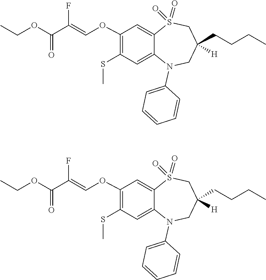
C(=COC1=C(SC)C=C2C(=C1)S(=O)(=O)CC(CCCC)([H])CN2C1=CC=CC=C1)(C(=O)OCC)F.C(=COC1=C(SC)C=C2C(=C1)S(=O)(=O)CC(CCCC)([H])CN2C1=CC=CC=C1)(C(=O)OCC)F
